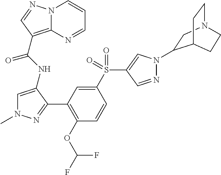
N12C(=C(C(NC3=CN(C)N=C3C3=C(OC(F)F)C=CC(S(C4=CN(C5CN6CCC5CC6)N=C4)(=O)=O)=C3)=O)C=N1)N=CC=C2
